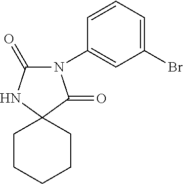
C1=CC=C(Br)C=C1N1C(=O)NC2(C1=O)CCCCC2
